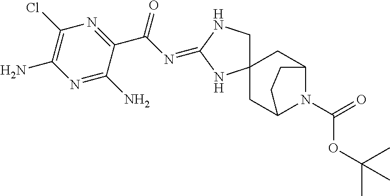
C12(CNC(=NC(C3=NC(Cl)=C(N)N=C3N)=O)N1)CC1N(C(=O)OC(C)(C)C)C(C2)CC1
